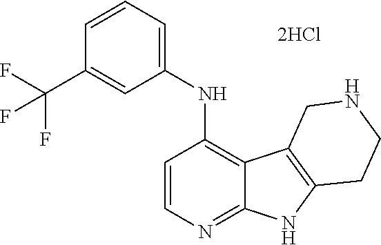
C1=CN=C2C(=C1NC1=CC=CC(C(F)(F)F)=C1)C1=C(N2)CCNC1
